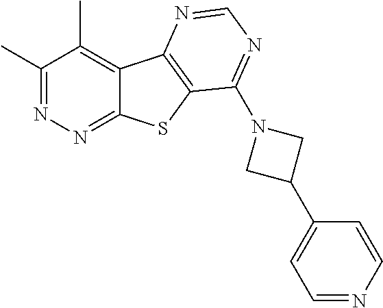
C1(C)=NN=C2C(=C1C)C1=C(S2)C(N2CC(C3=CC=NC=C3)C2)=NC=N1
